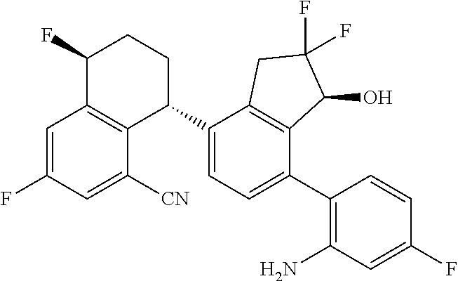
C1=C(F)C=C([CN])C2=C1C(F)CCC2C1=CC=C(C2=C(N)C=C(F)C=C2)C2=C1CC(F)(F)C2O
